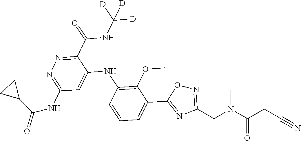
C1(C(NC([D])([D])[D])=O)=NN=C(NC(=O)C2CC2)C=C1NC1=C(OC)C(C2=NC(CN(C(CC#N)=O)C)=NO2)=CC=C1
